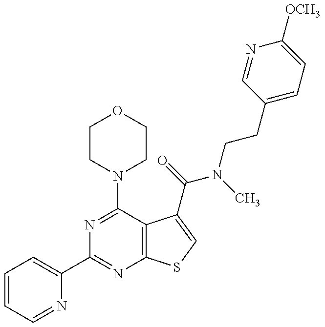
N1=C(N2CCOCC2)C2=C(N=C1C1=CC=CC=N1)SC=C2C(N(CCC1=CC=C([OCH3])N=C1)C)=O
